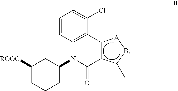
C1([ROOC])CCCC(N2C(=O)C3C(C4=C2C=CC=C4Cl)[A]BC3C)C1
